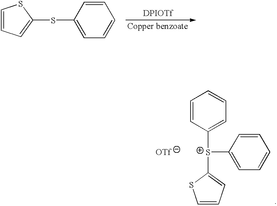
C1=CC=C(SC2=CC=CC=C2)S1.[DPIOTf].[Copper benzoate].C1=CC([S+](C2=CC=CC=C2)C2=CC=CS2)=CC=C1
